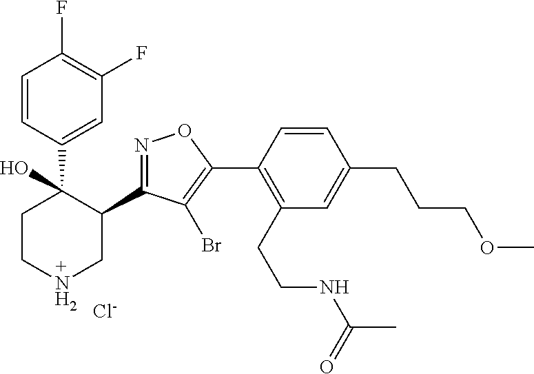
C1=CC(C2(O)CCNCC2C2=NOC(C3=C(CCNC(C)=O)C=C(CCCOC)C=C3)=C2Br)=CC(F)=C1F.[Cl-]
